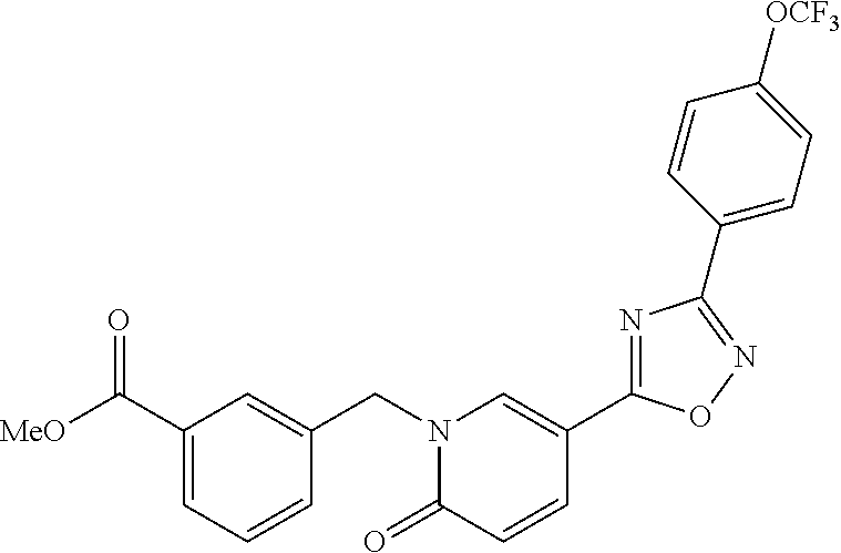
C1(C([MeO])=O)=CC=CC(CN2C(=O)C=CC(C3=NC(C4=CC=C([OCF3])C=C4)=NO3)=C2)=C1
